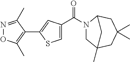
N1(C(=O)C2=CSC(C3=C(C)ON=C3C)=C2)CC2(C)CC(C)(C)CC1C2
